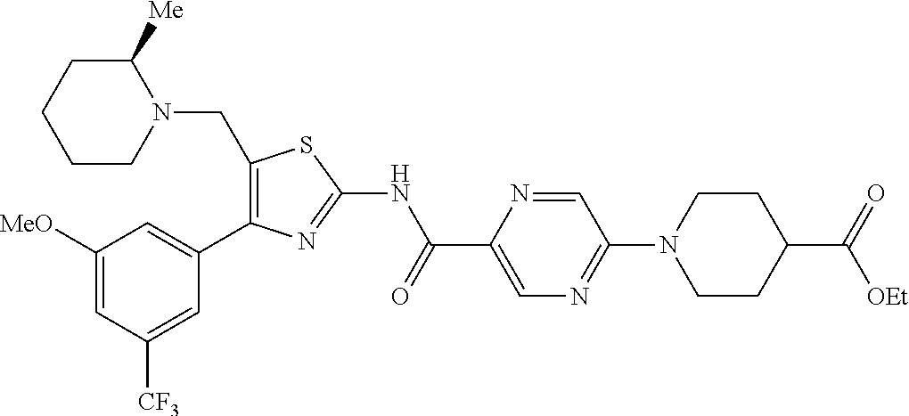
C1([MeO])=CC([CF3])=CC(C2=C(CN3C([Me])CCCC3)SC(NC(C3=CN=C(N4CCC(C(=O)[OEt])CC4)C=N3)=O)=N2)=C1
